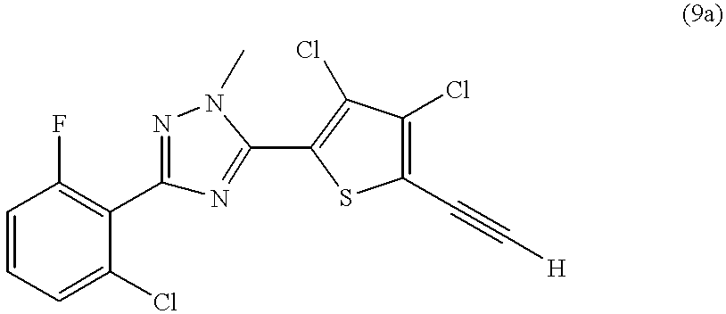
C1=CC=C(Cl)C(C2=NN(C)C(C3=C(Cl)C(Cl)=C(C#C[H])S3)=N2)=C1F
